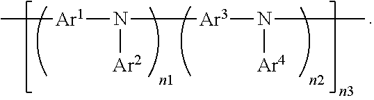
C[Ar1]N([Ar2])[Ar3]N(C)[Ar4]
